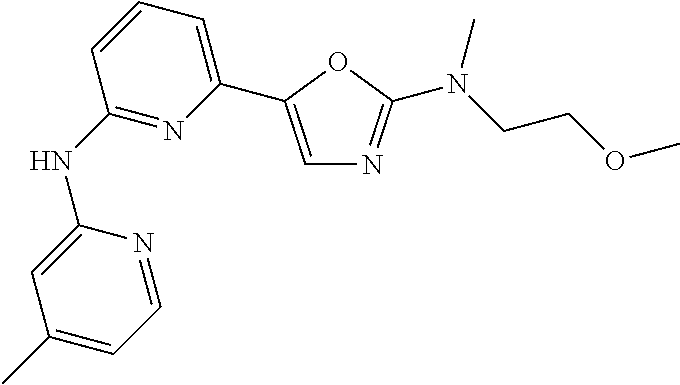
C1(NC2=NC(C3=CN=C(N(CCOC)C)O3)=CC=C2)=CC(C)=CC=N1
